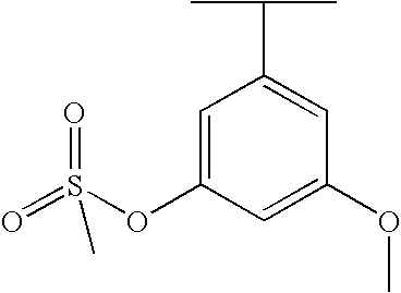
C1=C(OS(=O)(=O)C)C=C(OC)C=C1C(C)C
